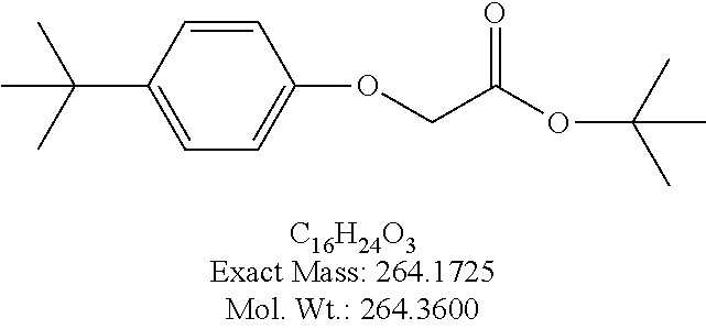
O(CC(OC(C)(C)C)=O)C1=CC=C(C(C)(C)C)C=C1
